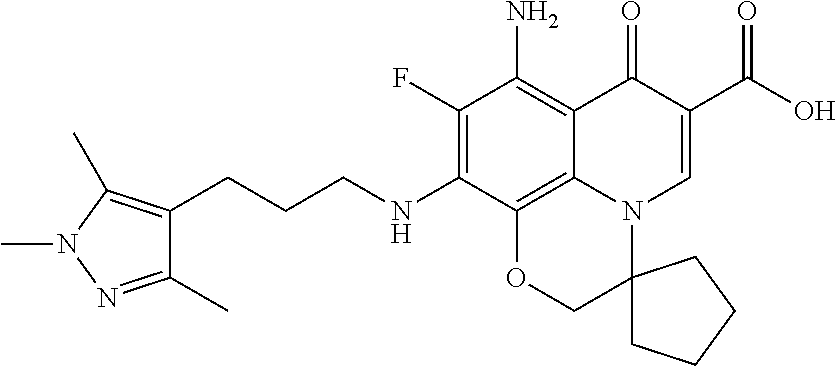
C(CCNC1=C(F)C(N)=C2C3=C1OCC1(N3C=C(C(O)=O)C2=O)CCCC1)C1=C(C)N(C)N=C1C
